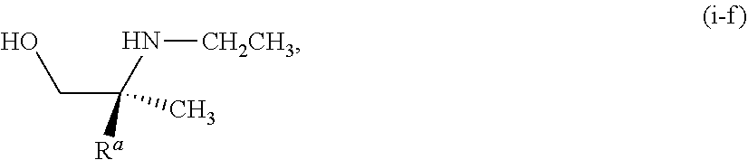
OCC(N[CH2CH3])(C)[Ra]
